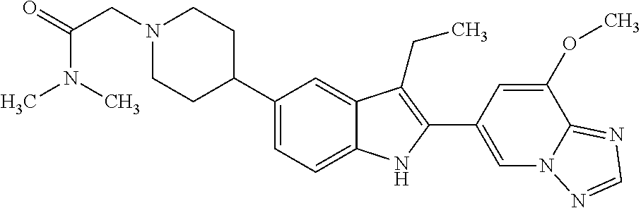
N1(CC(=O)N(C)C)CCC(C2=CC=C3C(=C2)C(CC)=C(C2=CN4C(=NC=N4)C(OC)=C2)N3)CC1
